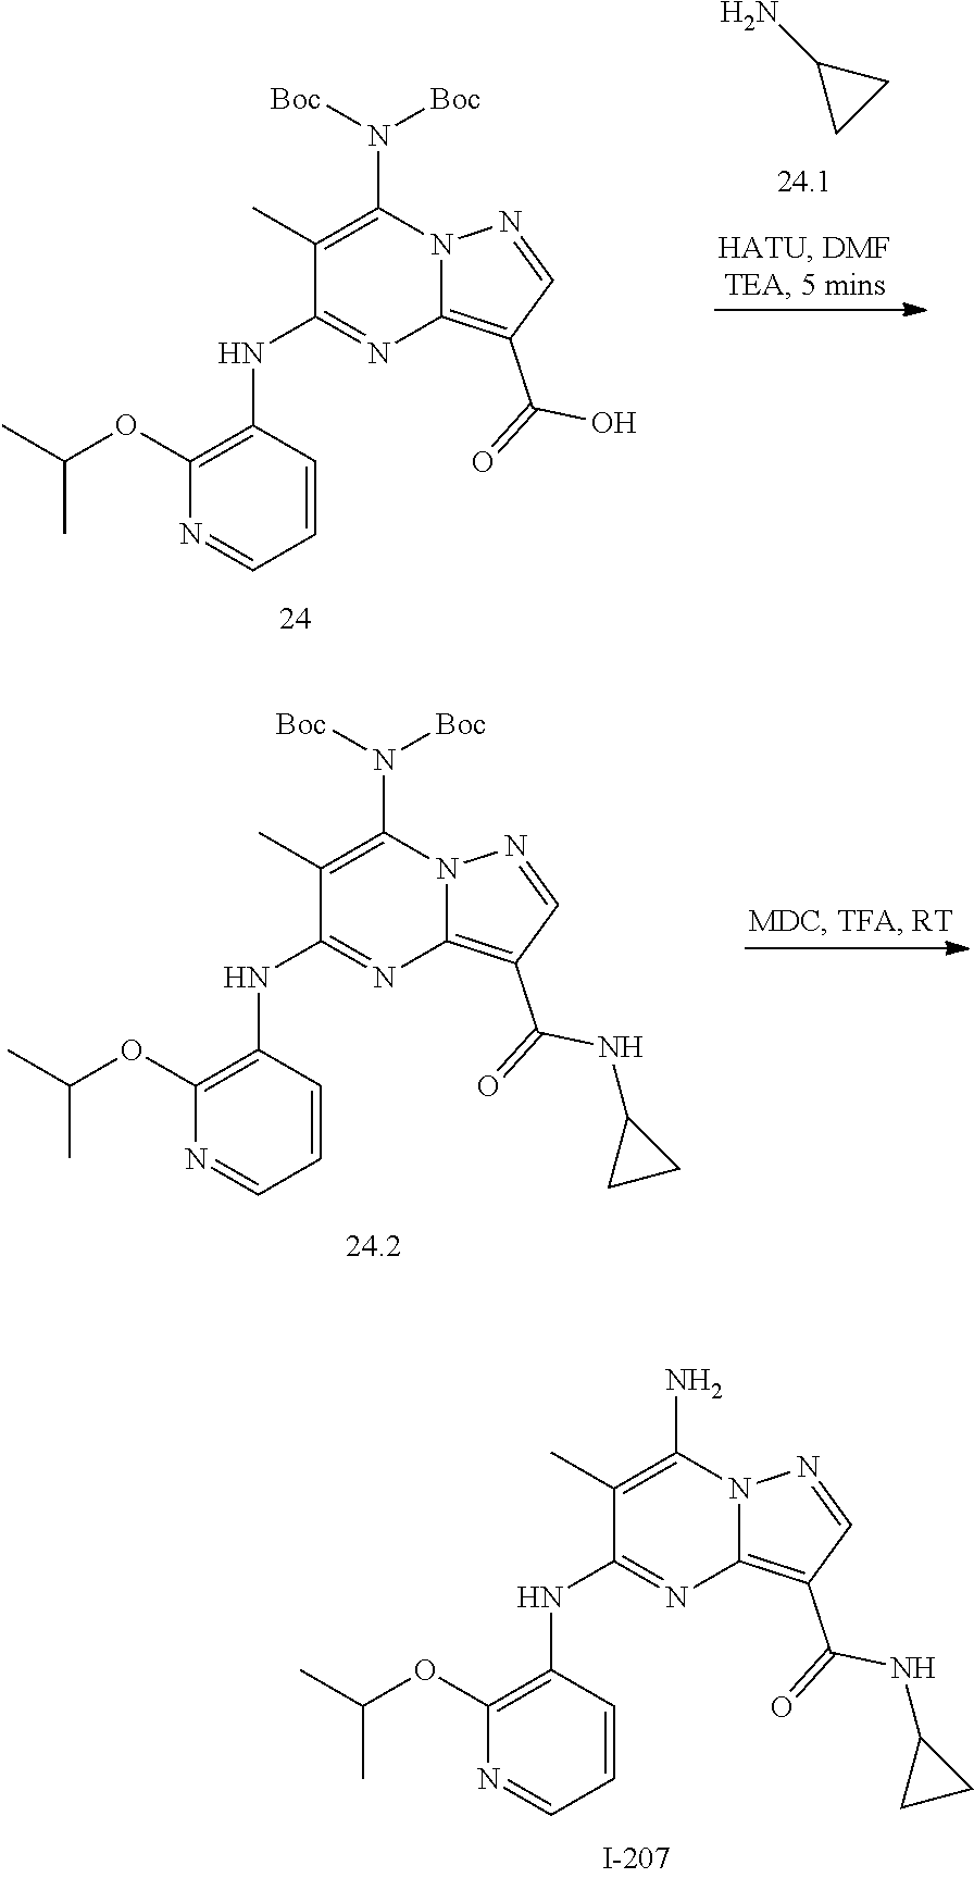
C1(C)=C(N([Boc])[Boc])N2C(=C(C(=O)NC3CC3)C=N2)N=C1NC1=C(OC(C)C)N=CC=C1.C1(C)=C(N([Boc])[Boc])N2C(=C(C(=O)O)C=N2)N=C1NC1=C(OC(C)C)N=CC=C1.C1(N)CC1.C1(C)=C(N)N2C(=C(C(=O)NC3CC3)C=N2)N=C1NC1=C(OC(C)C)N=CC=C1
